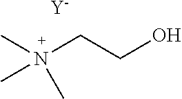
CN(C)(C)CCO.[Y]
